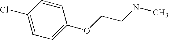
C1(Cl)=CC=C(OCCNC)C=C1
